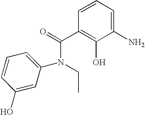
C1(O)=CC(N(CC)C(=O)C2=C(O)C(N)=CC=C2)=CC=C1
